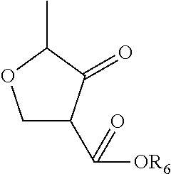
C1C(C([OR6])=O)C(=O)C(C)O1
